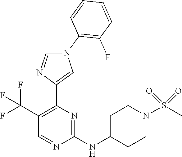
C1(C(F)(F)F)=C(C2=CN(C3=C(F)C=CC=C3)C=N2)N=C(NC2CCN(S(C)(=O)=O)CC2)N=C1
